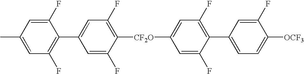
C1(F)=C(C2=CC=C([OCF3])C(F)=C2)C(F)=CC([CF2O]C2=C(F)C=C(C3=C(F)C=C(C)C=C3F)C=C2F)=C1
